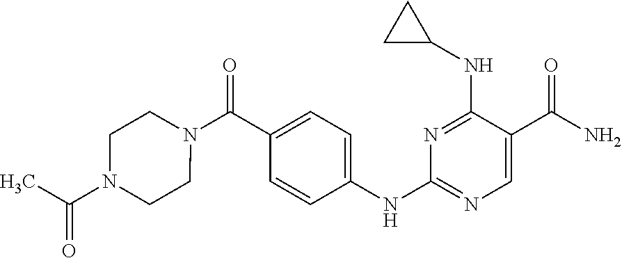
N1=C(NC2CC2)C(C(N)=O)=CN=C1NC1=CC=C(C(N2CCN(C(C)=O)CC2)=O)C=C1
